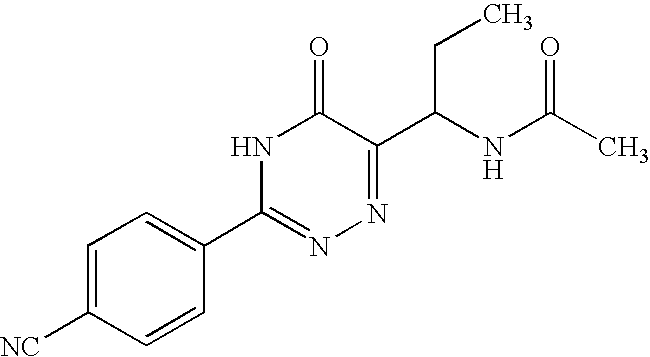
C1=C([NC])C=CC(C2=NN=C(C(NC(C)=O)CC)C(=O)N2)=C1
